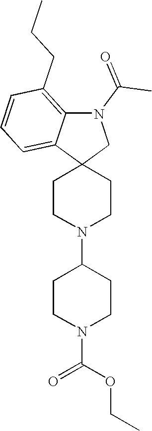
C1CN(C2CCN(C(=O)OCC)CC2)CCC12CN(C(C)=O)C1=C(CCC)C=CC=C21
